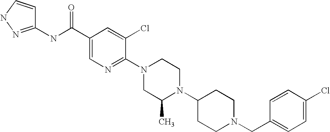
C1(Cl)=CC=C(CN2CCC(N3C(C)CN(C4=NC=C(C(NC5=NNC=C5)=O)C=C4Cl)CC3)CC2)C=C1
